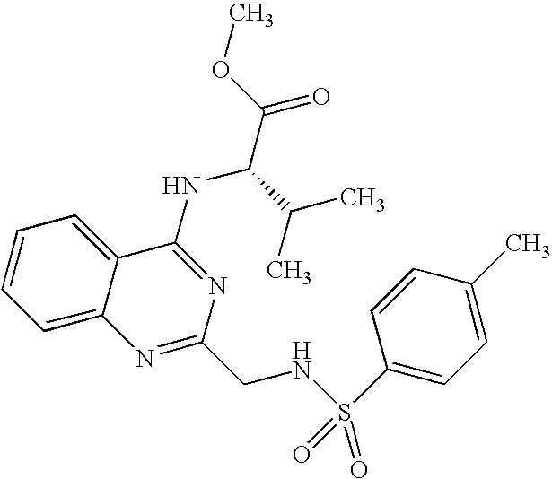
C12=CC=CC=C1C(NC(C(=O)OC)C(C)C)=NC(CNS(=O)(C1=CC=C(C)C=C1)=O)=N2
